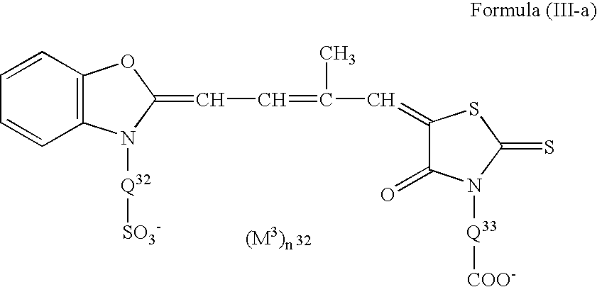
C1=CC2=C(C=C1)N([Q32][SO3-])C(=CC=C(C)C=C1C(=O)N([Q33][COO-])C(=S)S1)O2
